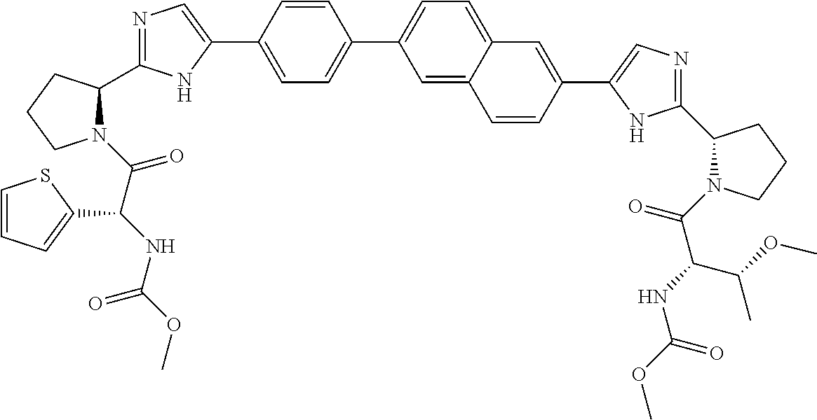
C1=C(C2=CN=C(C3N(C(C(NC(OC)=O)C4=CC=CS4)=O)CCC3)N2)C=CC(C2=CC=C3C(=C2)C=CC(C2=CN=C(C4N(C(C(NC(OC)=O)C(C)OC)=O)CCC4)N2)=C3)=C1
